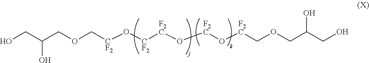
O([CF2]COCC(CO)O)[CF2][F2C]O[F2C]O[F2C]COCC(CO)O
